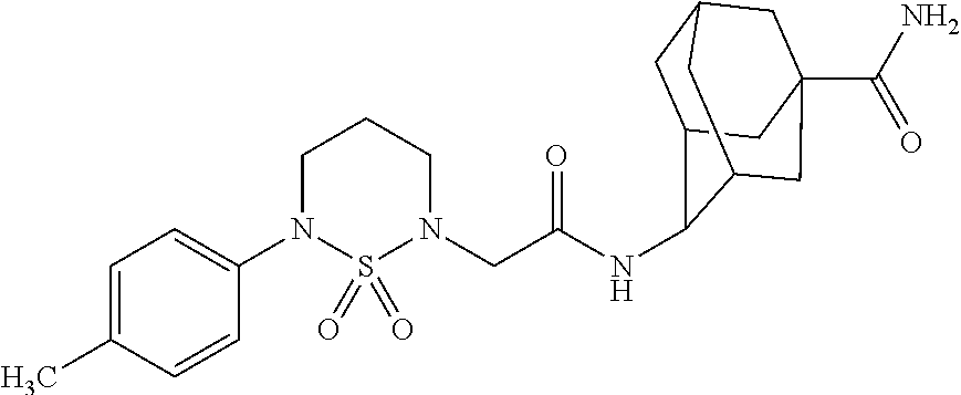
C1(N2CCCN(CC(=O)NC3C4CC5CC(C(N)=O)(CC3C5)C4)S2(=O)=O)=CC=C(C)C=C1
